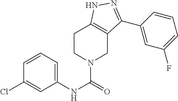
ClC1=CC(NC(=O)N2CCC3=C(C2)C(C2=CC(F)=CC=C2)=NN3)=CC=C1
